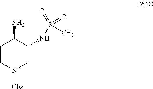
C1CN([Cbz])CC(NS(C)(=O)=O)C1N
